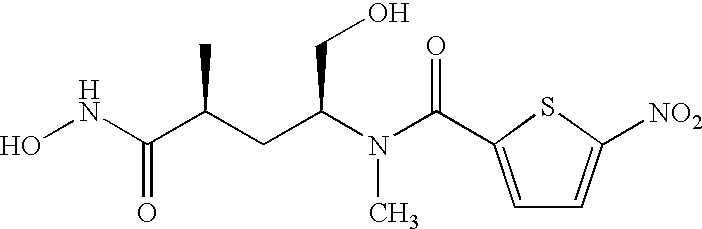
N(C(C(C)CC(N(C(=O)C1=CC=C([NO2])S1)C)CO)=O)O
